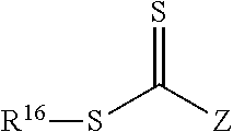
[R16]SC(=S)[Z]
